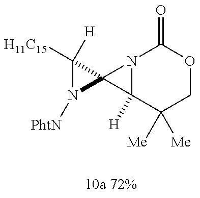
N12C([H])(C([Me])([Me])COC1=O)C21C([H11C15])([H])N1[PhtN]
